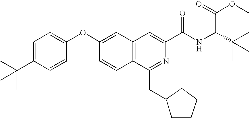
C1=C(C(C)(C)C)C=CC(OC2=CC3=C(C=C2)C(CC2CCCC2)=NC(C(NC(C(C)(C)C)C(=O)OC)=O)=C3)=C1
